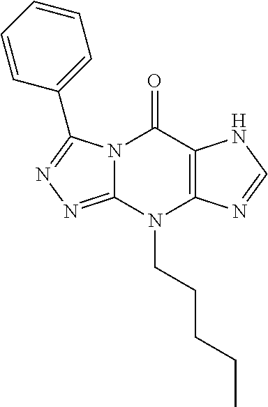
N12C(=NN=C1C1=CC=CC=C1)N(CCCCC)C1=C(C2=O)NC=N1
